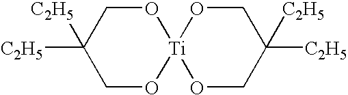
O1CC([C2H5])([C2H5])CO[Ti]12OCC([C2H5])([C2H5])CO2
